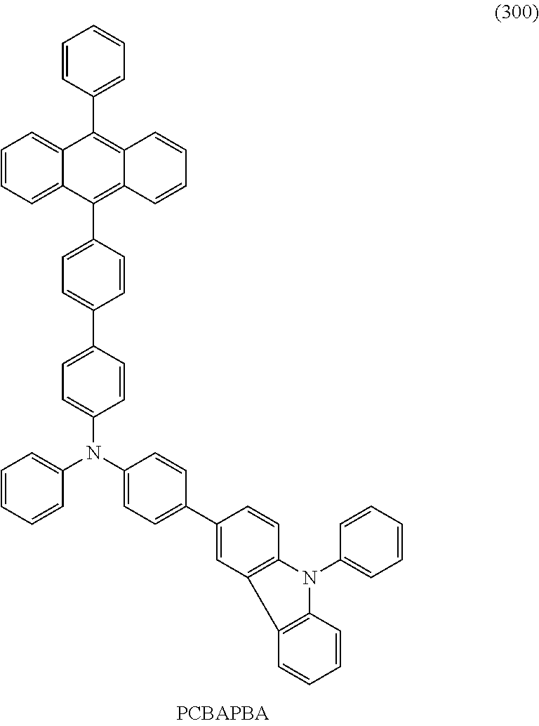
C1=C(C2=C3C(=C(C4=CC=CC=C4)C4=CC=CC=C24)C=CC=C3)C=CC(C2=CC=C(N(C3=CC=C(C4=CC5=C(C=C4)N(C4=CC=CC=C4)C4=C5C=CC=C4)C=C3)C3=CC=CC=C3)C=C2)=C1
